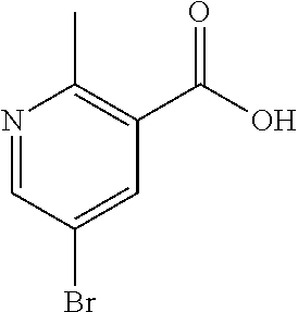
N1=CC(Br)=CC(C(O)=O)=C1C
